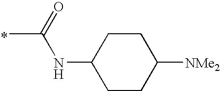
*.CC(=O)NC1CCC([NMe2])CC1
